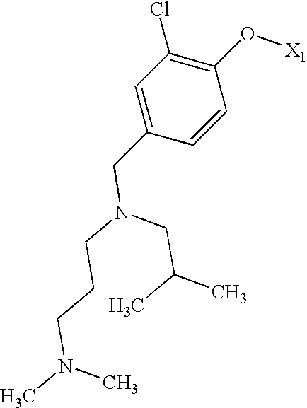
C1=C(CN(CCCN(C)C)CC(C)C)C=CC(O[X1])=C1Cl
